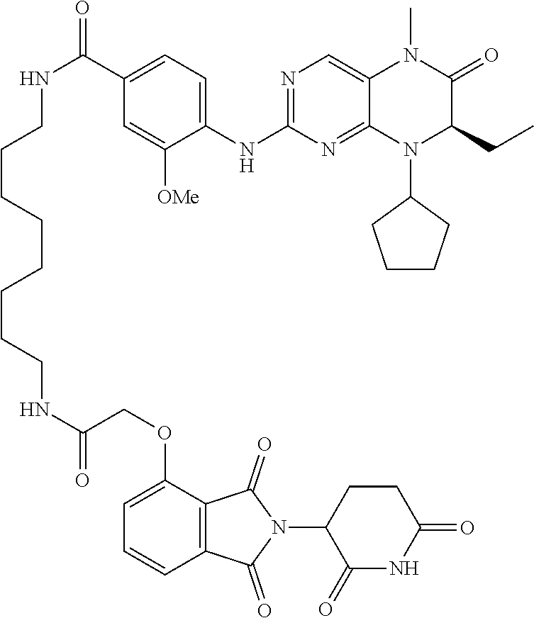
N(C(COC1=CC=CC2=C1C(=O)N(C1C(=O)NC(=O)CC1)C2=O)=O)CCCCCCCCNC(=O)C1=CC=C(NC2=NC=C3C(=N2)N(C2CCCC2)C(CC)C(=O)N3C)C([OMe])=C1
